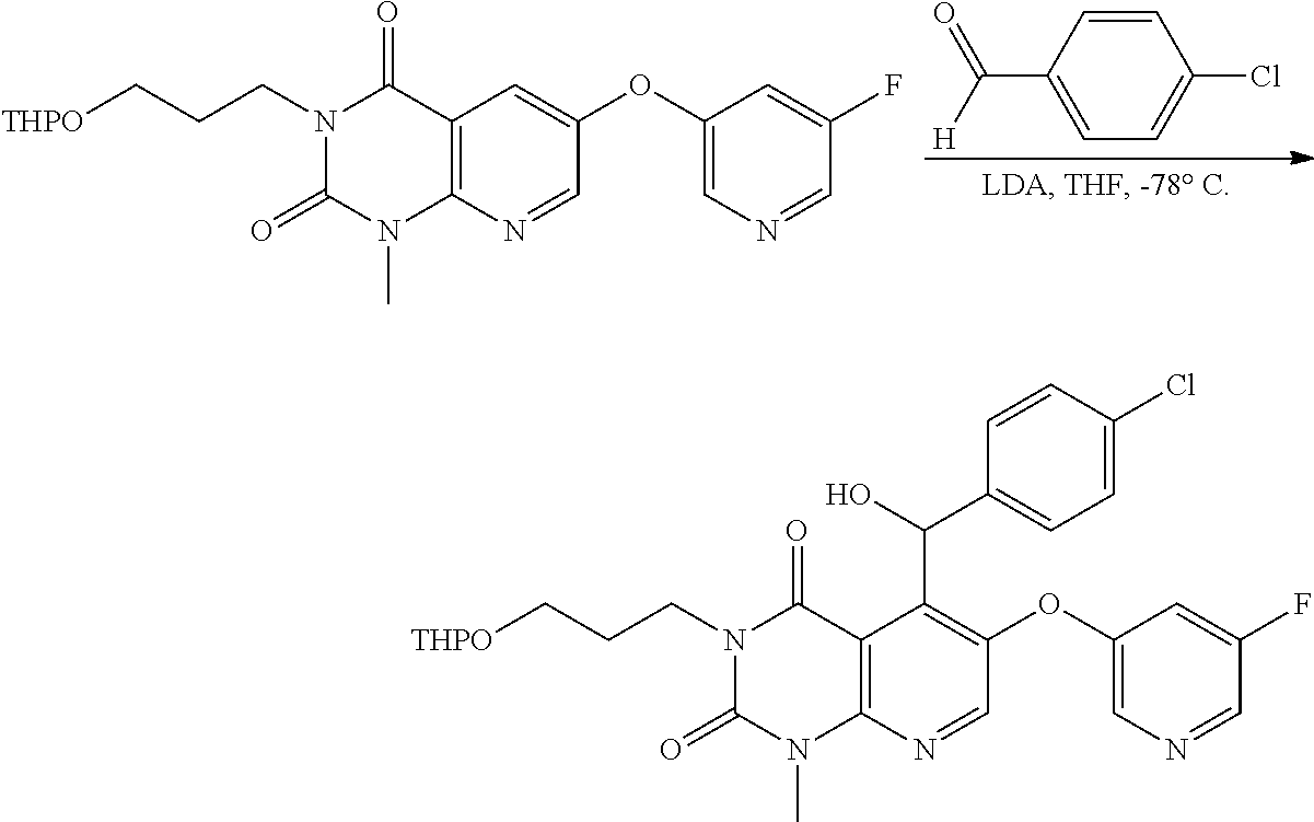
C12=C(N=CC(OC3=CN=CC(F)=C3)=C1C(O)C1=CC=C(Cl)C=C1)N(C)C(=O)N(CCC[THPO])C2=O.C12=C(N=CC(OC3=CN=CC(F)=C3)=C1)N(C)C(=O)N(CCC[THPO])C2=O.C1=CC(C([H])=O)=CC=C1Cl
